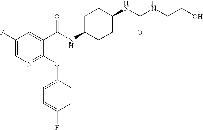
N1=C(OC2=CC=C(F)C=C2)C(C(NC2CCC(NC(=O)NCCO)CC2)=O)=CC(F)=C1
